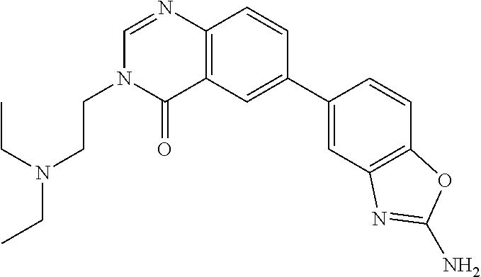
C1=C(C2=CC3=C(N=CN(CCN(CC)CC)C3=O)C=C2)C=CC2=C1N=C(N)O2
